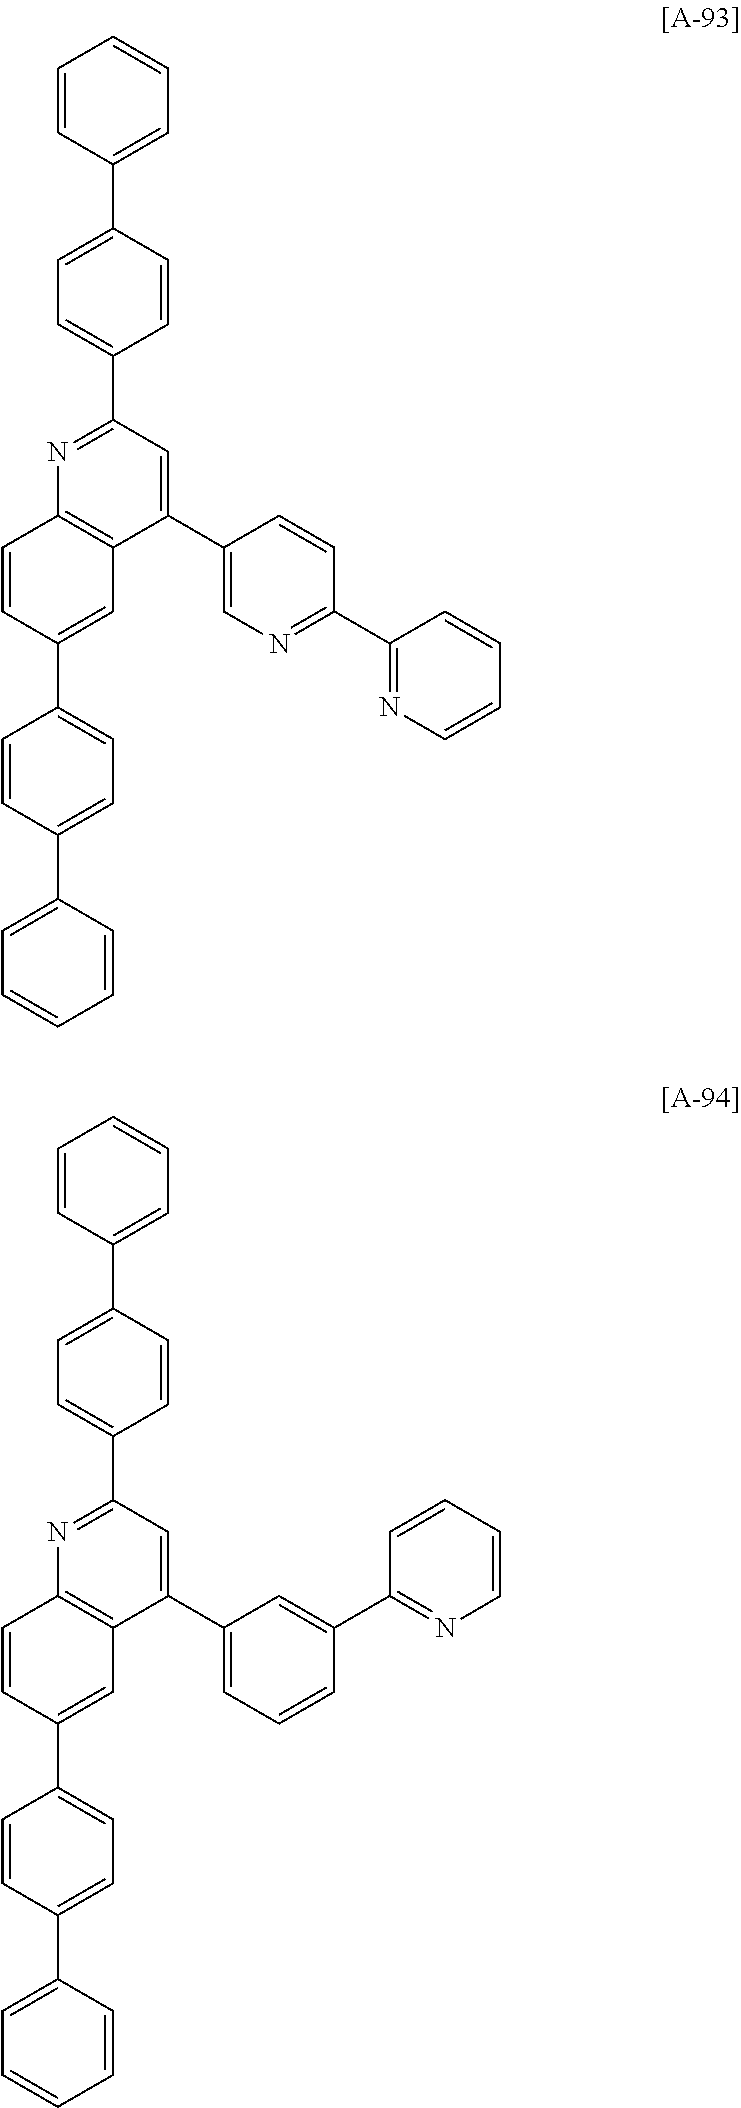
C1=CC(C2=CC=C(C3=CC=CC=C3)C=C2)=CC2=C1N=C(C1=CC=C(C3=CC=CC=C3)C=C1)C=C2C1=CN=C(C2=NC=CC=C2)C=C1.C1=CC(C2=CC=C(C3=CC=CC=C3)C=C2)=CC2=C1N=C(C1=CC=C(C3=CC=CC=C3)C=C1)C=C2C1=CC=CC(C2=NC=CC=C2)=C1
